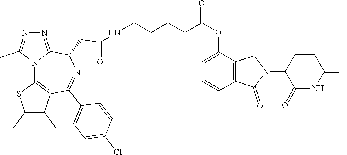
N12C3=C(C(C)=C(C)S3)C(C3=CC=C(Cl)C=C3)=NC(CC(NCCCCC(OC3=CC=CC4=C3CN(C3C(=O)NC(=O)CC3)C4=O)=O)=O)C1=NN=C2C
